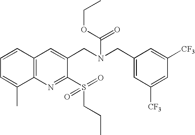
C1=CC2=C(C(C)=C1)N=C(S(CCC)(=O)=O)C(CN(CC1=CC([CF3])=CC([CF3])=C1)C(OCC)=O)=C2
